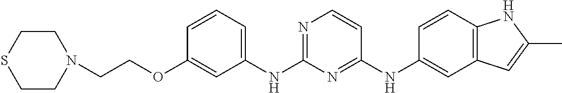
C1=CC=C(NC2=NC=CC(NC3=CC4=C(C=C3)NC(C)=C4)=N2)C=C1OCCN1CCSCC1
